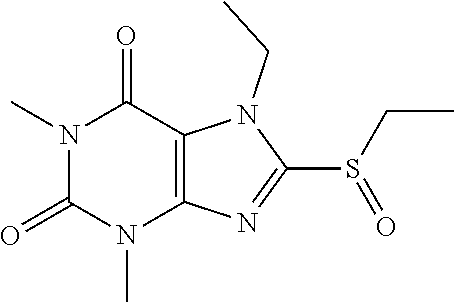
N1(C)C(=O)N(C)C2=C(C1=O)N(CC)C(S(CC)=O)=N2
